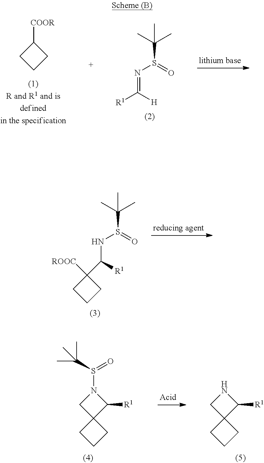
C(S(NC([R1])C1([ROOC])CCC1)=O)(C)(C)C.N1(S(=O)C(C)(C)C)CC2(C1[R1])CCC2.N1CC2(C1[R1])CCC2.C1([COOR])CCC1.C(S(N=C([H])[R1])=O)(C)(C)C
